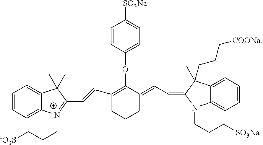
C1=CC=C2C(=C1)C(C)(C)C(C=CC1=C(OC3=CC=C([SO3Na])C=C3)C(=CC=C3N(CCC[SO3Na])C4=CC=CC=C4C3(CCC[COONa])C)CCC1)=[N+]2CCC[-O3S]
